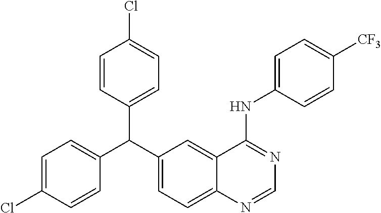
C1=C(Cl)C=CC(C(C2=CC=C3C(=C2)C(NC2=CC=C([CF3])C=C2)=NC=N3)C2=CC=C(Cl)C=C2)=C1
